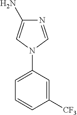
N1(C2=CC=CC([CF3])=C2)C=NC(N)=C1
